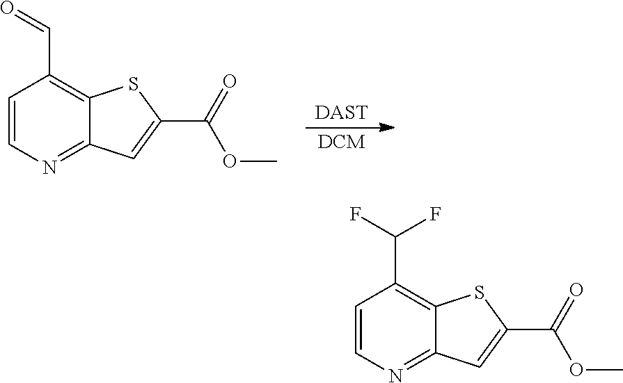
[DAST].[DCM].C1=CN=C2C(=C1C=O)SC(C(=O)OC)=C2.C1=CN=C2C(=C1C(F)F)SC(C(=O)OC)=C2
